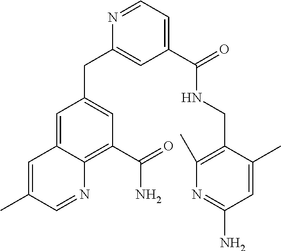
C1=C2C(=C(C(=O)N)C=C1CC1=CC(C(=O)NCC3=C(C)N=C(N)C=C3C)=CC=N1)N=CC(C)=C2
